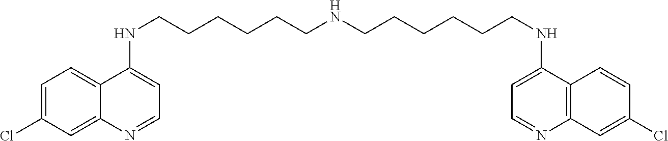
C1=C(Cl)C=C2C(=C1)C(NCCCCCCNCCCCCCNC1=CC=NC3=C1C=CC(Cl)=C3)=CC=N2
